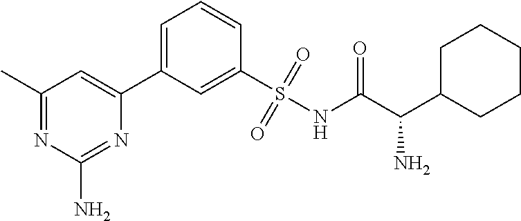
C1(C)=NC(N)=NC(C2=CC=CC(S(NC(C(C3CCCCC3)N)=O)(=O)=O)=C2)=C1
